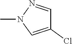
C1=NN(C)C=C1Cl
